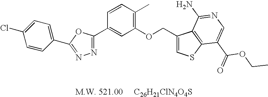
N1=C(C2=CC=C(Cl)C=C2)OC(C2=CC(OCC3=CSC4=C3C(N)=NC=C4C(OCC)=O)=C(C)C=C2)=N1
